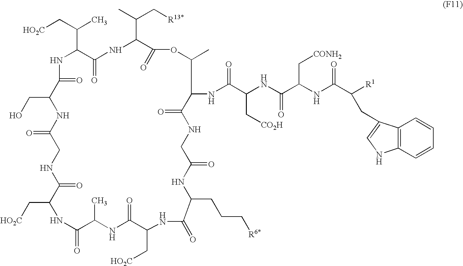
[HO2C]CC(C1NC(=O)C(CO)NC(=O)CNC(=O)C(C[HO2C])NC(=O)C(C)NC(=O)C(C[HO2C])NC(=O)C(CCC[R6*])NC(=O)CNC(=O)C(NC(C(C[CO2H])NC(C(NC(C([R1])CC2=CNC3=C2C=CC=C3)=O)C[CONH2])=O)=O)C(C)OC(=O)C(C(C)C[R13*])NC1=O)C
